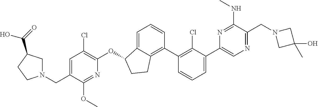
O(C1C2=CC=CC(C3=C(Cl)C(C4=CN=C(CN5CC(C)(O)C5)C(NC)=N4)=CC=C3)=C2CC1)C1=C(Cl)C=C(CN2CC(C(=O)O)CC2)C(OC)=N1
